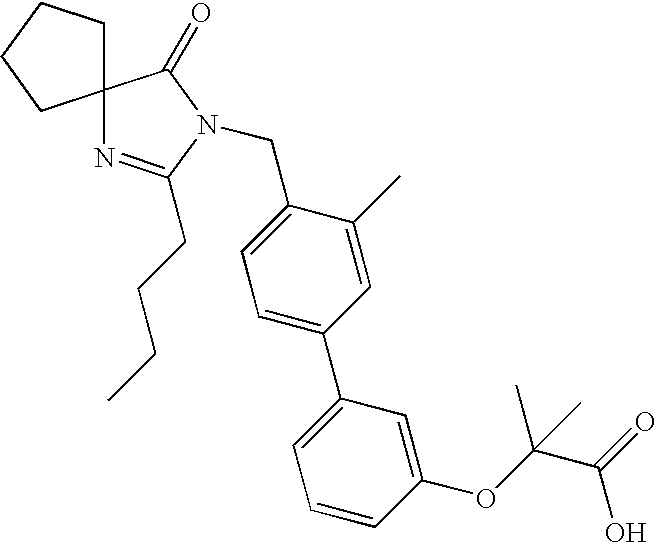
C12(CCCC1)N=C(CCCC)N(CC1=CC=C(C3=CC=CC(OC(C(=O)O)(C)C)=C3)C=C1C)C2=O
